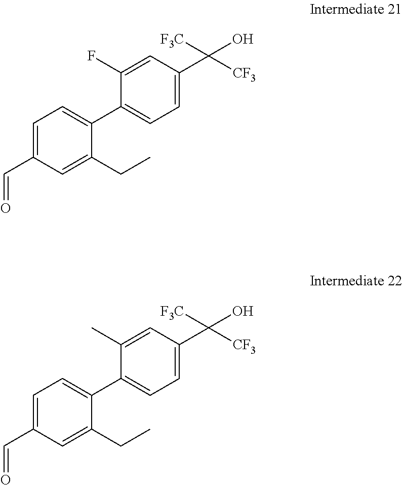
C1=C(C=O)C=C(CC)C(C2=CC=C(C([CF3])(O)[F3C])C=C2F)=C1.C1=C(C=O)C=C(CC)C(C2=CC=C(C([CF3])(O)[F3C])C=C2C)=C1
